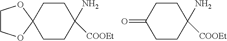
C1CC2(CCC1(N)[COOEt])OCCO2.C1CC(=O)CCC1(N)[COOEt]
